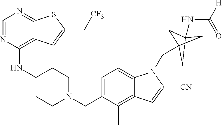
C1=NC(NC2CCN(CC3=CC=C4C(=C3C)C=C([CN])N4CC34CC(NC([H])=O)(C3)C4)CC2)=C2C(=N1)SC(C[CF3])=C2
